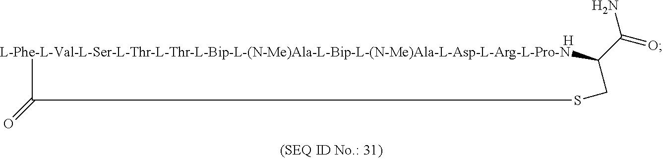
[L-Phe-L-Val-L-Ser-L-Thr-L-Thr-L-Bip-L-(N-Me)Ala-L-Bip-L-(N-Me)Ala-L-Asp-L-Arg-L-Pro-N]1C(C(=O)N)CSC1=O.[H]
